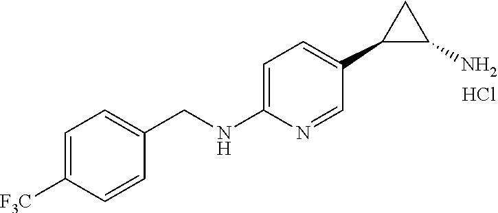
C1=C(NCC2=CC=C([F3C])C=C2)N=CC(C2C(N)C2)=C1.Cl
